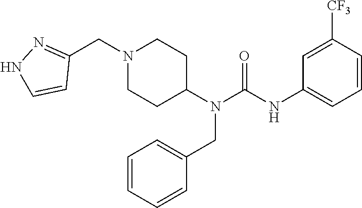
N1(CC2=NNC=C2)CCC(N(C(NC2=CC=CC([CF3])=C2)=O)CC2=CC=CC=C2)CC1
